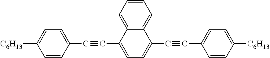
C1(C#CC2=CC=C(C#CC3=CC=C([C6H13])C=C3)C3=CC=CC=C23)=CC=C([C6H13])C=C1
